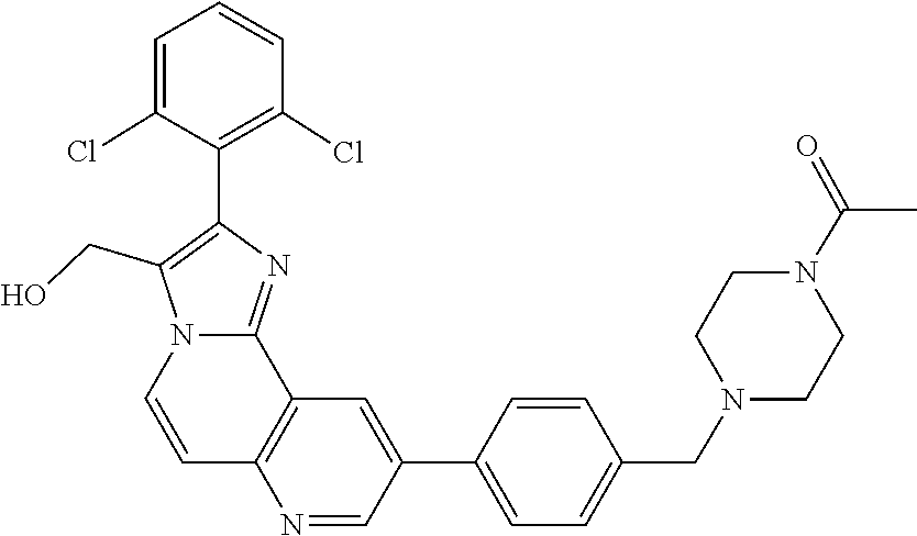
C1(Cl)=CC=CC(Cl)=C1C1=C(CO)N2C=CC3=C(C2=N1)C=C(C1=CC=C(CN2CCN(C(=O)C)CC2)C=C1)C=N3
